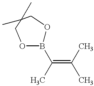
C1C(C)(C)COB(C(=C(C)C)C)O1
